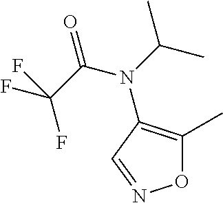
O1C(C)=C(N(C(C)C)C(C(F)(F)F)=O)C=N1
